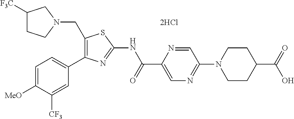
C1(CN2CC([F3C])CC2)=C(C2=CC=C([MeO])C([CF3])=C2)N=C(NC(C2=CN=C(N3CCC(C(=O)O)CC3)C=N2)=O)S1
